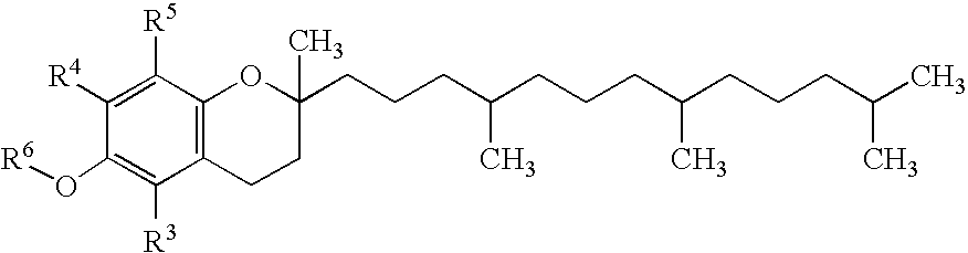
[R6]OC1=C([R3])C2=C(C([R5])=C1[R4])OC(CCCC(CCCC(CCCC(C)C)C)C)(C)CC2
